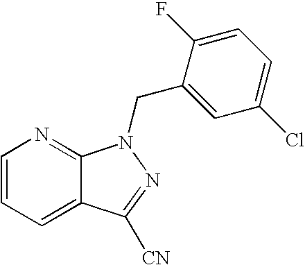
C1=CC=C2C(=N1)N(CC1=CC(Cl)=CC=C1F)N=C2[CN]
